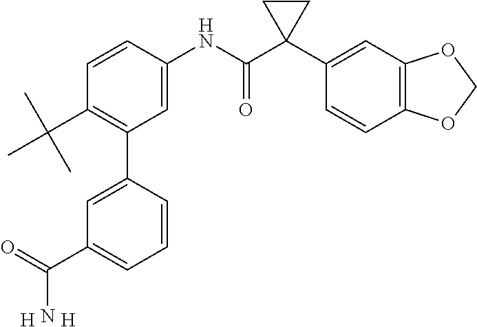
C1(C(C)(C)C)=C(C2=CC(C(N)=O)=CC=C2)C=C(NC(C2(C3=CC4=C(C=C3)OCO4)CC2)=O)C=C1.[H].[H]
